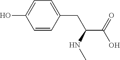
C1=CC(CC(C(=O)O)NC)=CC=C1O
